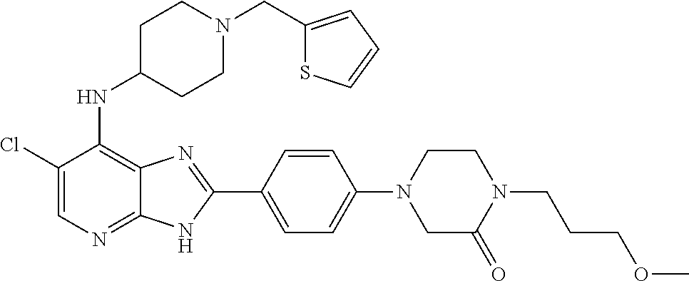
C1(Cl)=CN=C2C(=C1NC1CCN(CC3=CC=CS3)CC1)N=C(C1=CC=C(N3CC(=O)N(CCCOC)CC3)C=C1)N2
